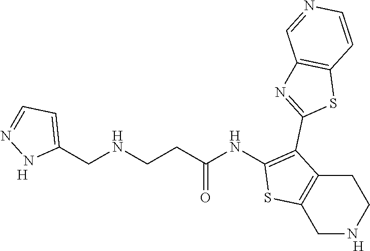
C1NCCC2=C1SC(NC(CCNCC1=CC=NN1)=O)=C2C1=NC2=C(S1)C=CN=C2.[H].[H]
